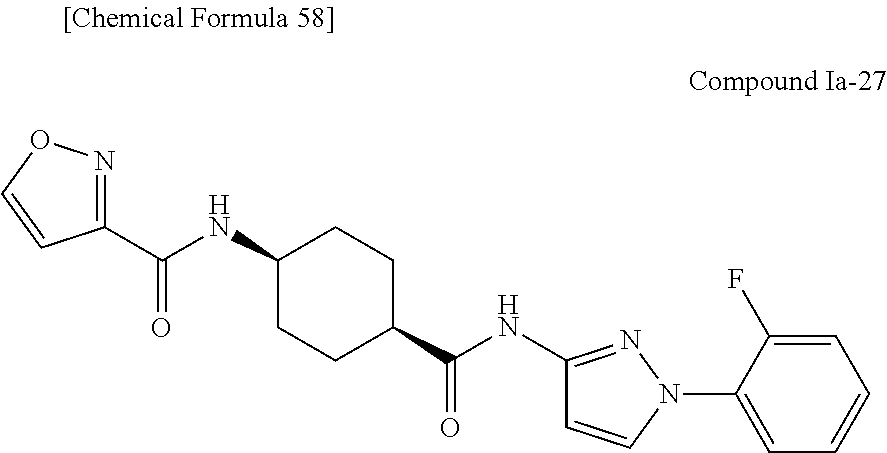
C1(C(NC2CCC(C(NC3=NN(C4=CC=CC=C4F)C=C3)=O)CC2)=O)=NOC=C1
